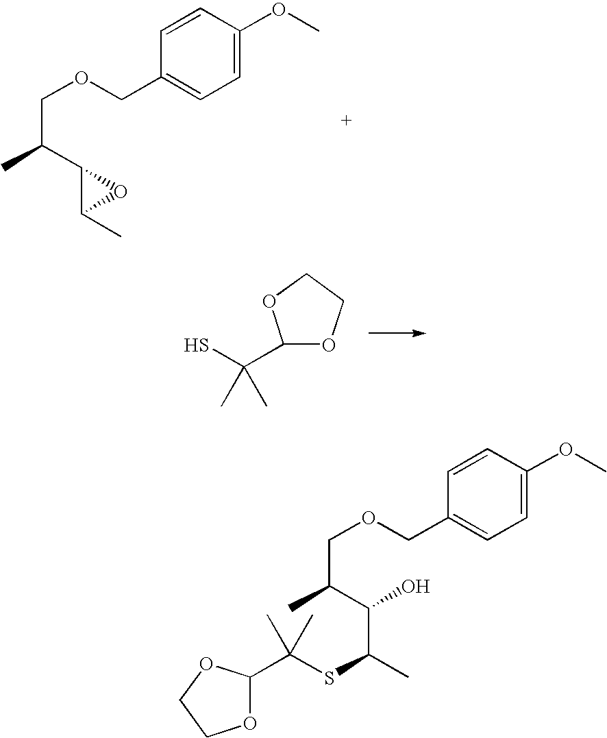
C1=C(OC)C=CC(COCC(C2C(C)O2)C)=C1.C1(C(S)(C)C)OCCO1.C1=C(OC)C=CC(COCC(C(C(C)SC(C)(C)C2OCCO2)O)C)=C1
